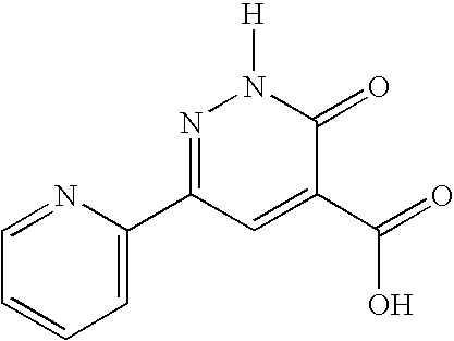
C1=C(C2=NN([H])C(=O)C(C(O)=O)=C2)N=CC=C1
